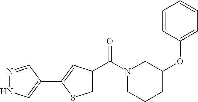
N1=CC(C2=CC(C(N3CCCC(OC4=CC=CC=C4)C3)=O)=CS2)=CN1
